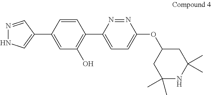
C1=C(C2=C(O)C=C(C3=CNN=C3)C=C2)N=NC(OC2CC(C)(C)NC(C)(C)C2)=C1
